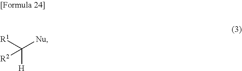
C([H])([Nu])([R1])[R2]
